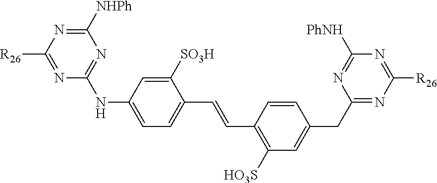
C1([SO3H])=CC(NC2=NC([NHPh])=NC([R26])=N2)=CC=C1C=CC1=C([HO3S])C=C(CC2=NC([R26])=NC([PhNH])=N2)C=C1
